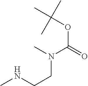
C(OC(=O)N(C)CCNC)(C)(C)C
